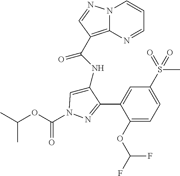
N12C(=C(C(NC3=CN(C(OC(C)C)=O)N=C3C3=CC(S(C)(=O)=O)=CC=C3OC(F)F)=O)C=N1)N=CC=C2
